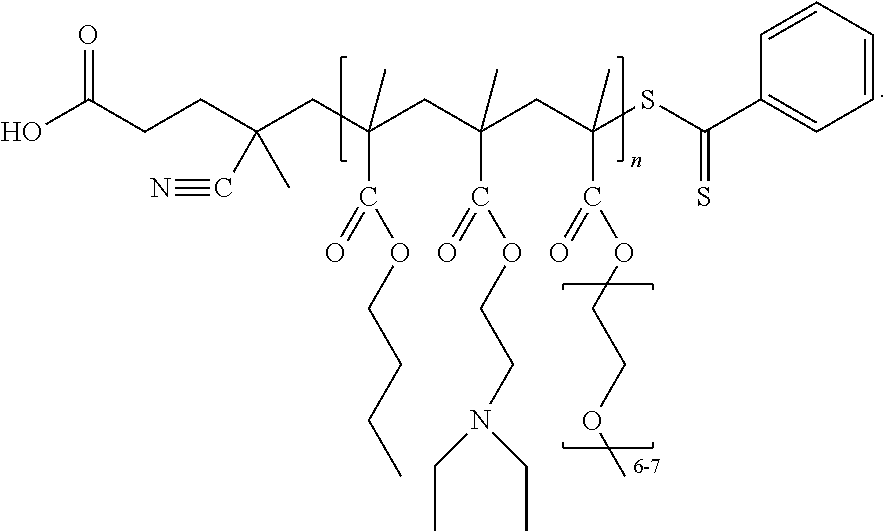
OC(CCC(CC(CC(CC(SC(C1=CC=CC=C1)=S)(C(=O)OCCOC)C)(C(=O)OCCN(CC)CC)C)(C(=O)OCCCC)C)(C#N)C)=O
